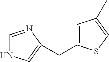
C1=NC(CC2=CC(C)=CS2)=CN1
